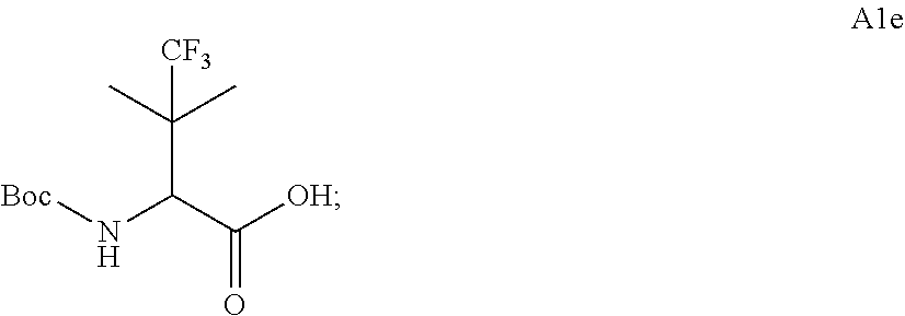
N(C(C([OH])=O)C(C)(C)[CF3])[Boc]
